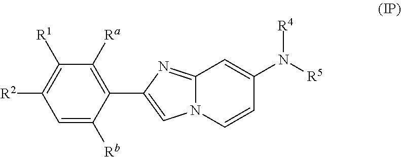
N12C(=NC(C3=C([Ra])C([R1])=C([R2])C=C3[Rb])=C1)C=C(N([R5])[R4])C=C2
